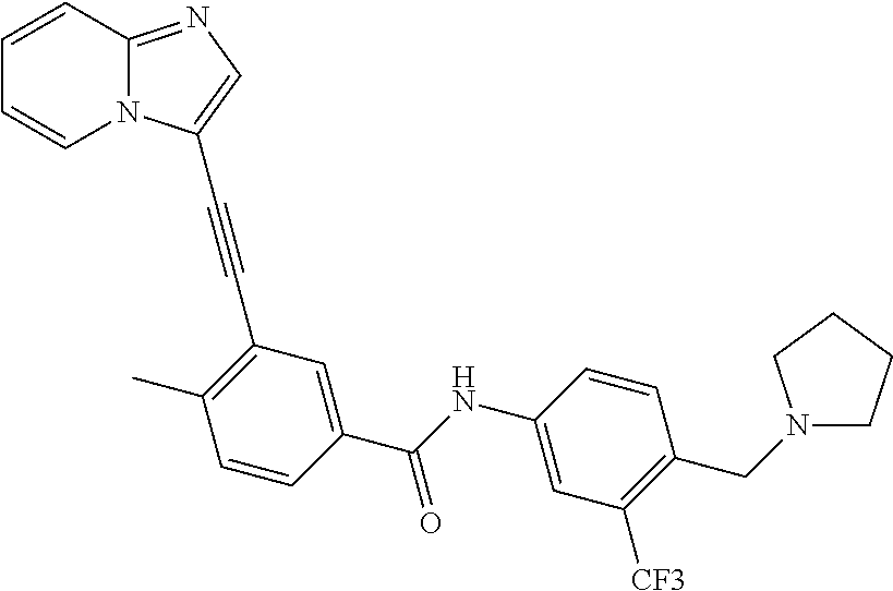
C1=CC2=NC=C(C#CC3=C(C)C=CC(C(NC4=CC([CF3])=C(CN5CCCC5)C=C4)=O)=C3)N2C=C1
